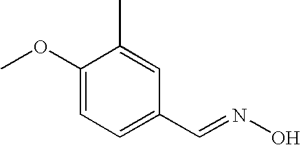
C1(OC)=CC=C(C=NO)C=C1C
